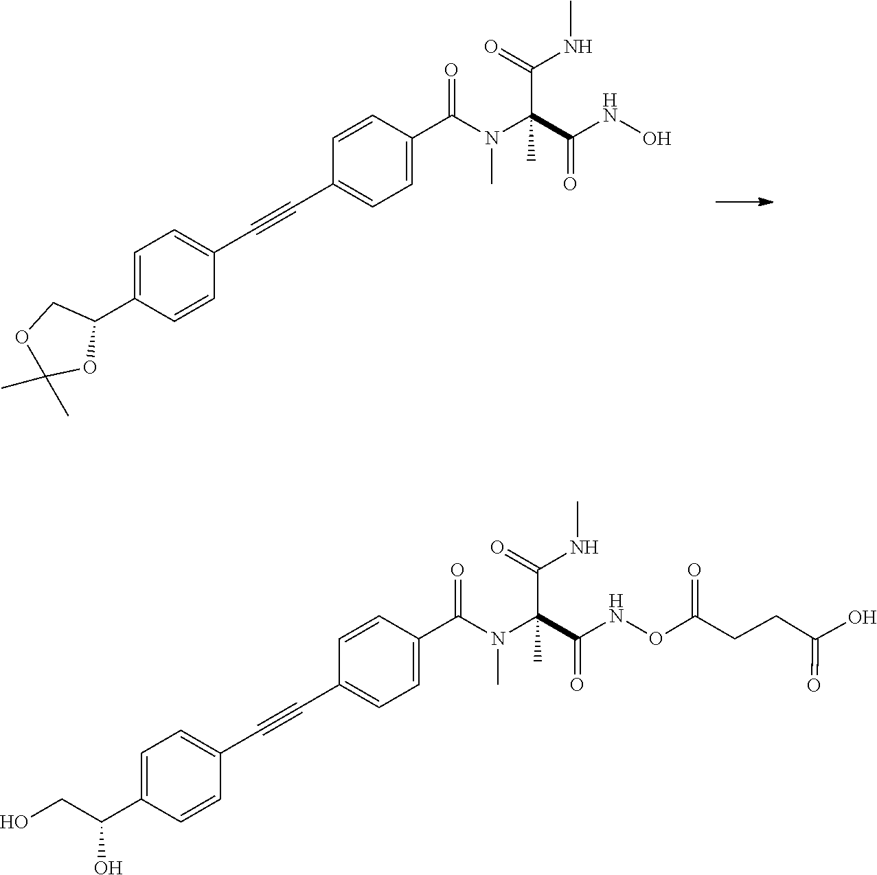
C1=C(C(CO)O)C=CC(C#CC2=CC=C(C(N(C(C(NOC(CCC(O)=O)=O)=O)(C(NC)=O)C)C)=O)C=C2)=C1.C1=C(C2COC(C)(C)O2)C=CC(C#CC2=CC=C(C(N(C(C(NO)=O)(C(NC)=O)C)C)=O)C=C2)=C1
